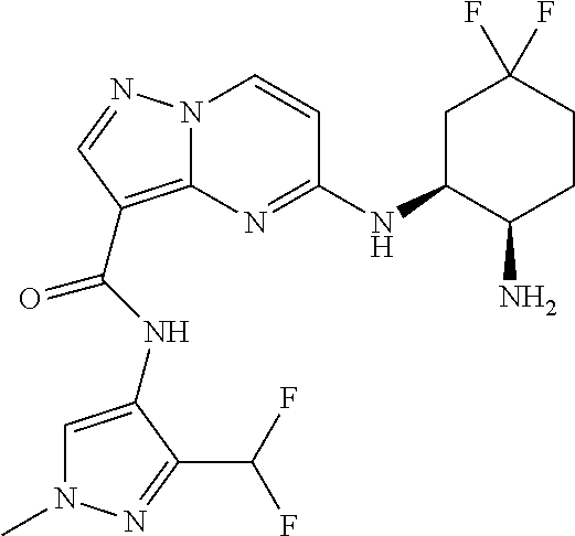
N(C(=O)C1=C2N(N=C1)C=CC(NC1C(N)CCC(F)(F)C1)=N2)C1=CN(C)N=C1C(F)F
